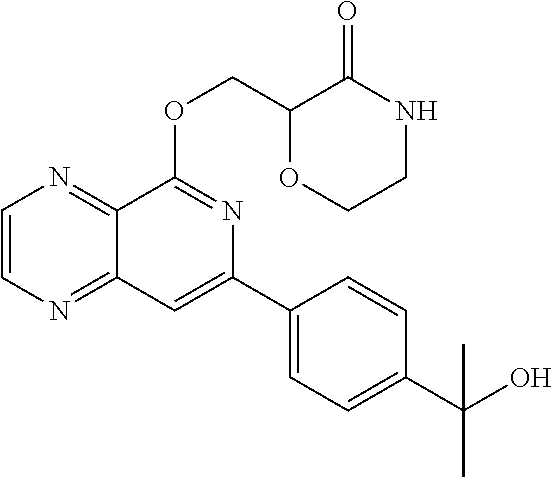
C1=CN=C2C(=N1)C(OCC1OCCNC1=O)=NC(C1=CC=C(C(C)(O)C)C=C1)=C2
